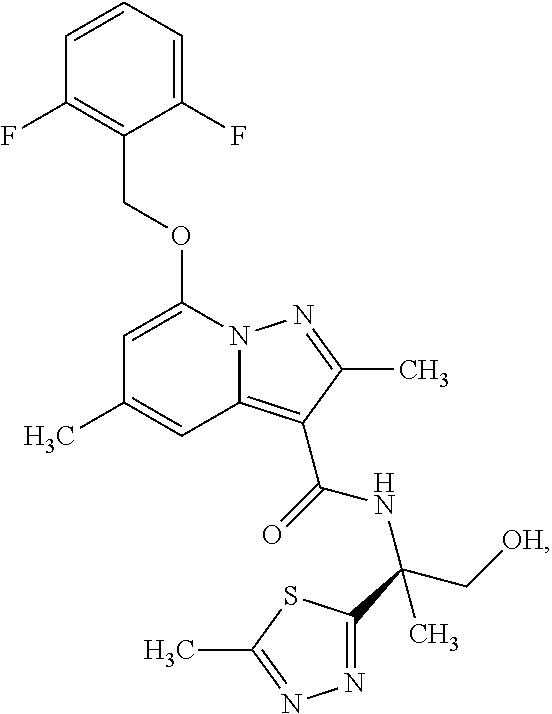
C1=C(OCC2=C(F)C=CC=C2F)N2C(=C(C(NC(C[OH])(C3=NN=C(C)S3)C)=O)C(C)=N2)C=C1C
